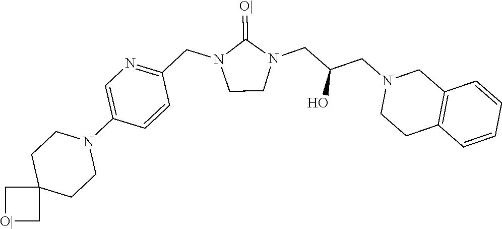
C1CN(CC(CN2CCC3=C(C2)C=CC=C3)O)C(=[O|])N1CC1=NC=C(N2CCC3(CC2)C[O|]C3)C=C1
